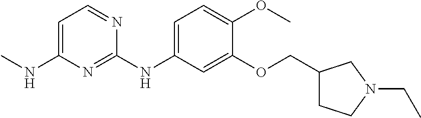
C1=C(NC)N=C(NC2=CC=C(OC)C(OCC3CCN(CC)C3)=C2)N=C1
